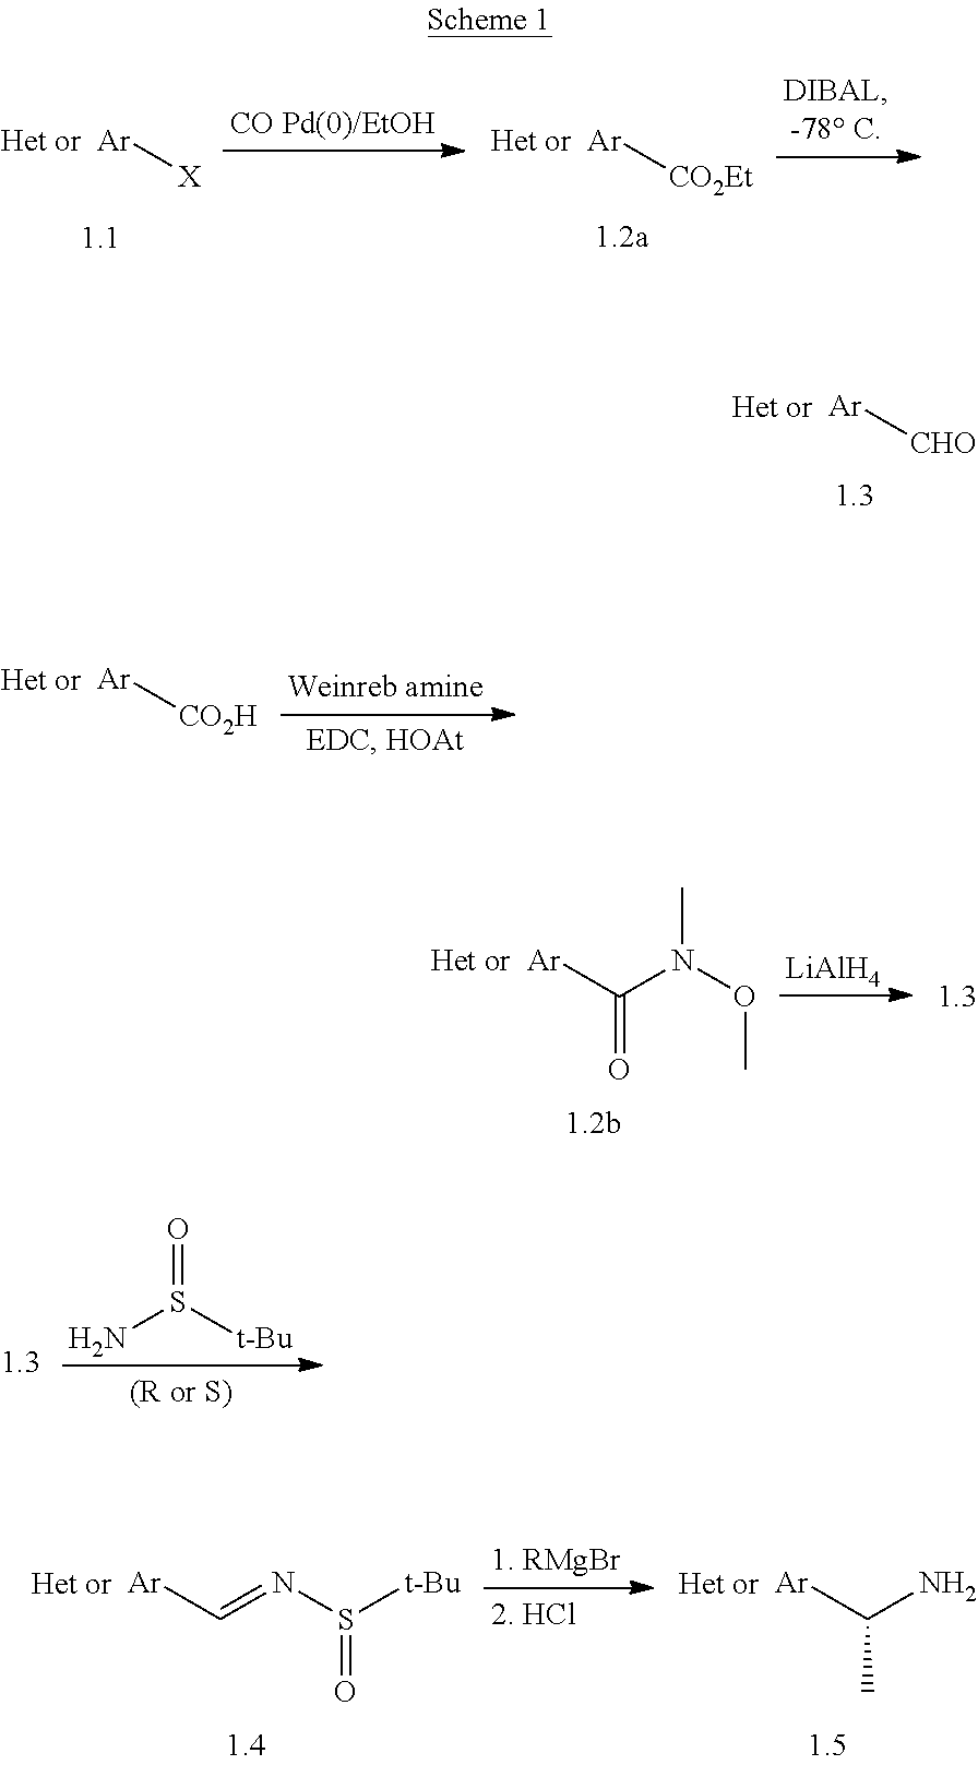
[Ar][CHO].[Ar][X].[Ar][CO2Et].[Ar][CO2H].[Ar]C(N(OC)C)=O.[LiAlH4].[1.3].NS([t-Bu])=O.[Ar]C=NS([t-Bu])=O.[Ar]C(N)C
